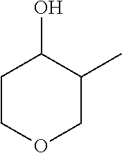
C1COCC(C)C1O
